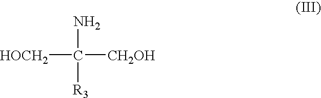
[HOCH2]C(N)([R3])[CH2OH]
